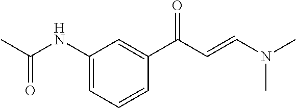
C1(NC(C)=O)=CC=CC(C(C=CN(C)C)=O)=C1
